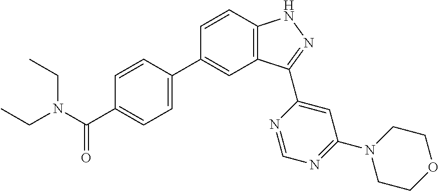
C1=CC2=C(C=C1C1=CC=C(C(N(CC)CC)=O)C=C1)C(C1=CC(N3CCOCC3)=NC=N1)=NN2
